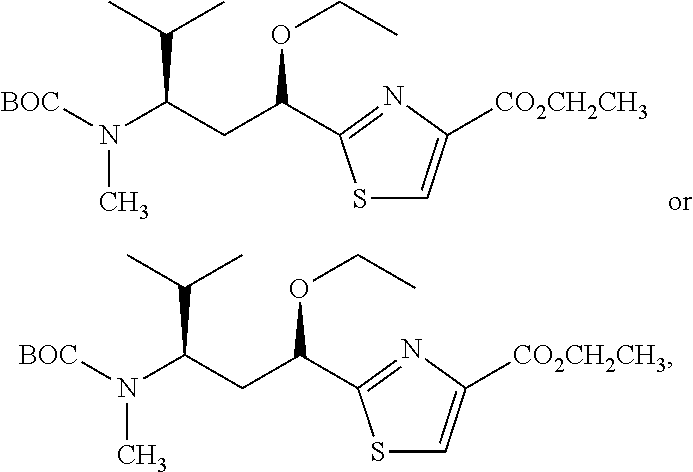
N(C)([BOC])C(CC(C1=NC([CO2CH2CH3])=CS1)OCC)C(C)C.N(C)([BOC])C(CC(C1=NC([CO2CH2CH3])=CS1)OCC)C(C)C
